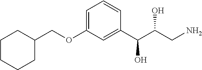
C1CCCC(COC2=CC=CC(C(C(CN)O)O)=C2)C1
